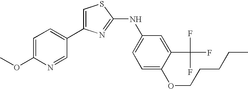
C1=C(C2=CC=C(OC)N=C2)N=C(NC2=CC=C(OCCCCC)C(C(F)(F)F)=C2)S1
